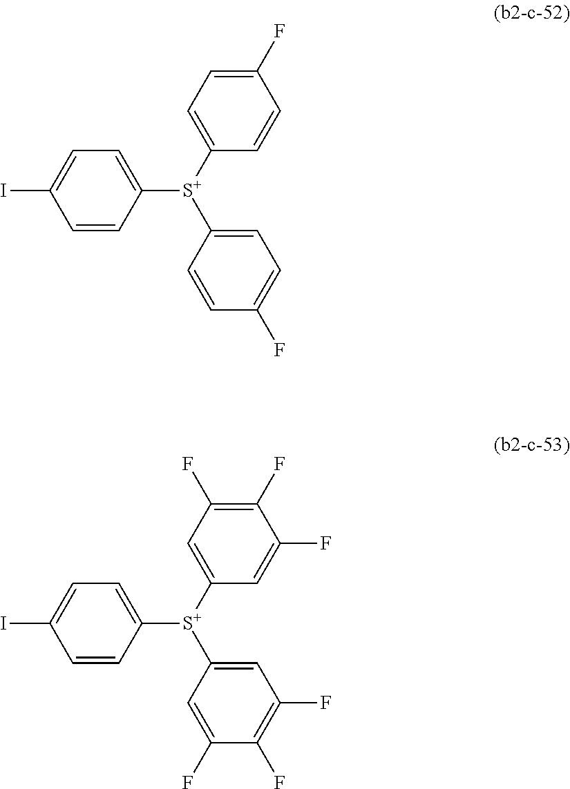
C1=C(F)C=CC([S+](C2=CC=C(F)C=C2)C2=CC=C(I)C=C2)=C1.C1(F)=C(F)C(F)=CC([S+](C2=CC(F)=C(F)C(F)=C2)C2=CC=C(I)C=C2)=C1
